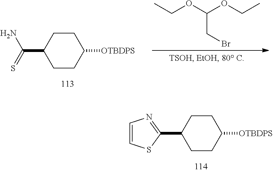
C1CC(C(=S)N)CCC1[OTBDPS].CCOC(OCC)CBr.C1CC(C2=NC=CS2)CCC1[OTBDPS]
